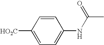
C1=CC([HO2C])=CC=C1NC(C)=O
